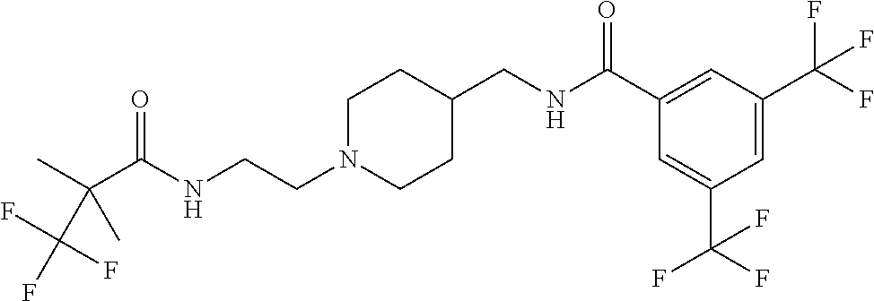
C(C(NCCN1CCC(CNC(C2=CC(C(F)(F)F)=CC(C(F)(F)F)=C2)=O)CC1)=O)(C)(C(F)(F)F)C
